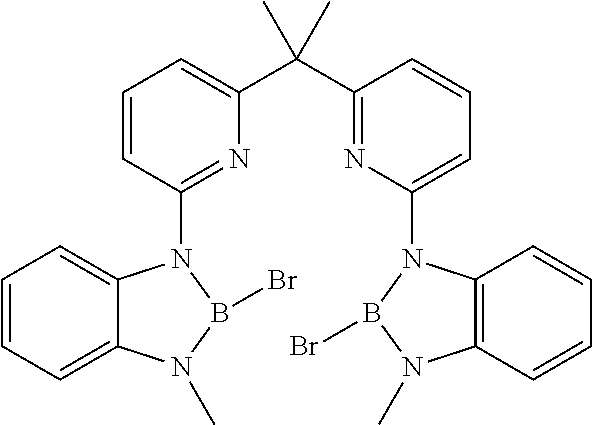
C1=CC=C2C(=C1)N(C1=NC(C(C3=NC(N4C5=C(N(C)B4Br)C=CC=C5)=CC=C3)(C)C)=CC=C1)B(Br)N2C
